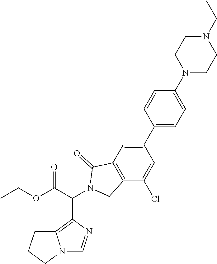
C12=C(C=C(C3=CC=C(N4CCN(CC)CC4)C=C3)C=C1Cl)C(=O)N(C(C(OCC)=O)C1=C3N(C=N1)CCC3)C2
